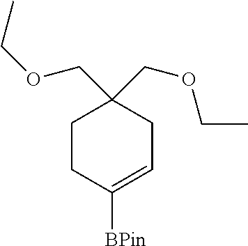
C1CC([BPin])=CCC1(COCC)COCC
